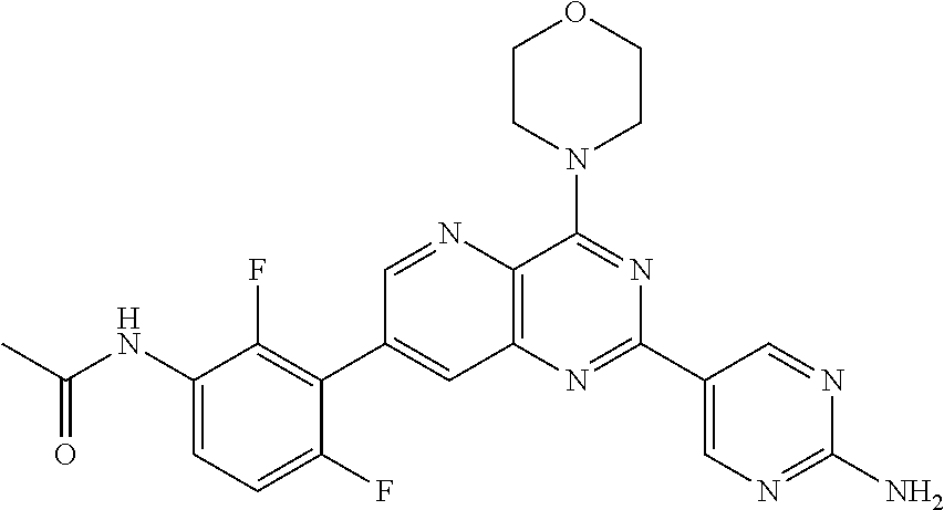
C1=C(F)C(C2=CC3=C(C(N4CCOCC4)=NC(C4=CN=C(N)N=C4)=N3)N=C2)=C(F)C(NC(C)=O)=C1
